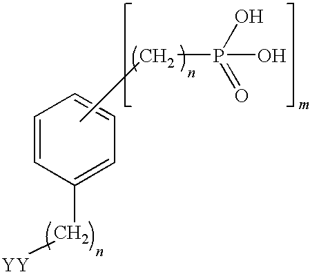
C1=CC(C[YY])=CC=C1.CCP(O)(=O)O
